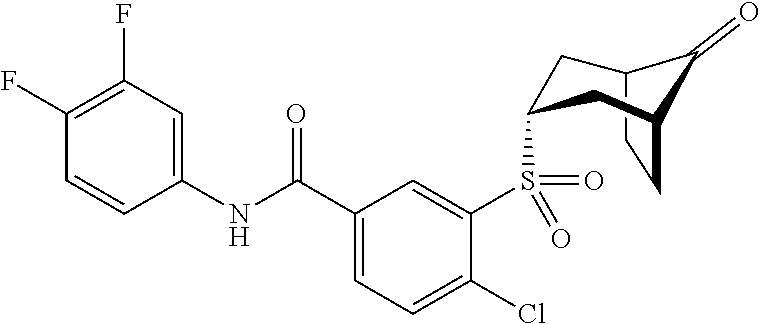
C1(F)=C(F)C=C(NC(C2=CC=C(Cl)C(S(=O)(C3CC4CCC(C3)C4=O)=O)=C2)=O)C=C1
